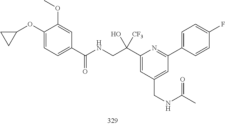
C1(C(CNC(=O)C2=CC=C(OC3CC3)C(OC)=C2)(O)[CF3])=CC(CNC(C)=O)=CC(C2=CC=C(F)C=C2)=N1
